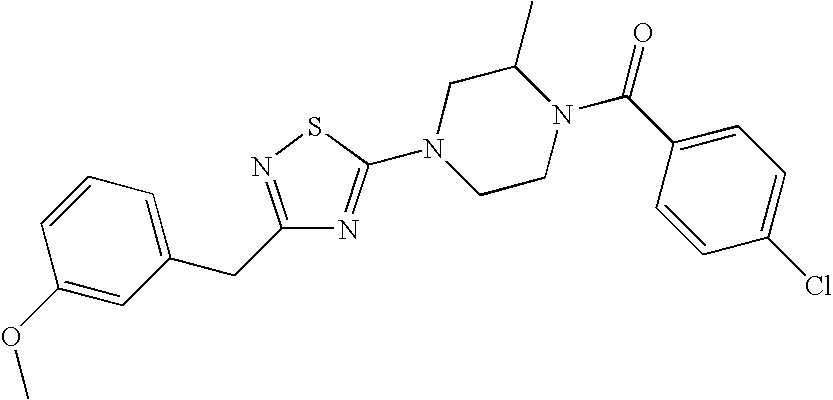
C1(OC)=CC(CC2=NSC(N3CCN(C(C4=CC=C(Cl)C=C4)=O)C(C)C3)=N2)=CC=C1
